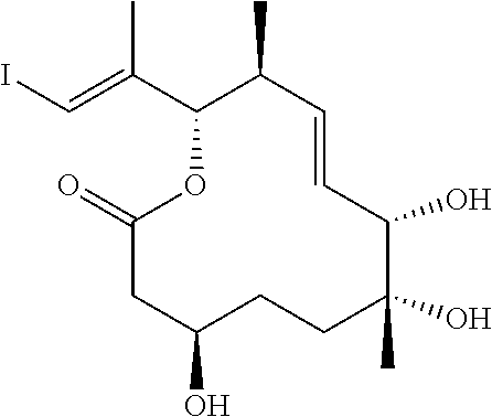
OC1C(O)(C)CCC(O)CC(=O)OC(C(=CI)C)C(C)C=C1
